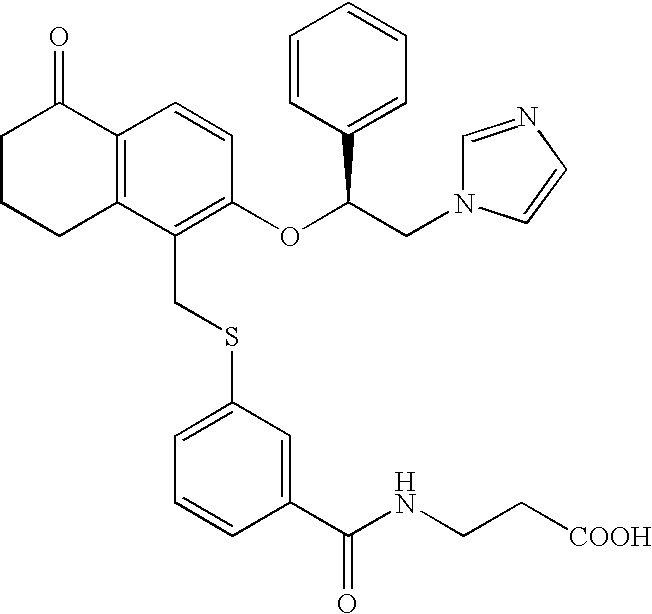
C12=C(C(CSC3=CC=CC(C(NCC[COOH])=O)=C3)=C(OC(CN3C=NC=C3)C3=CC=CC=C3)C=C1)CCCC2=O
